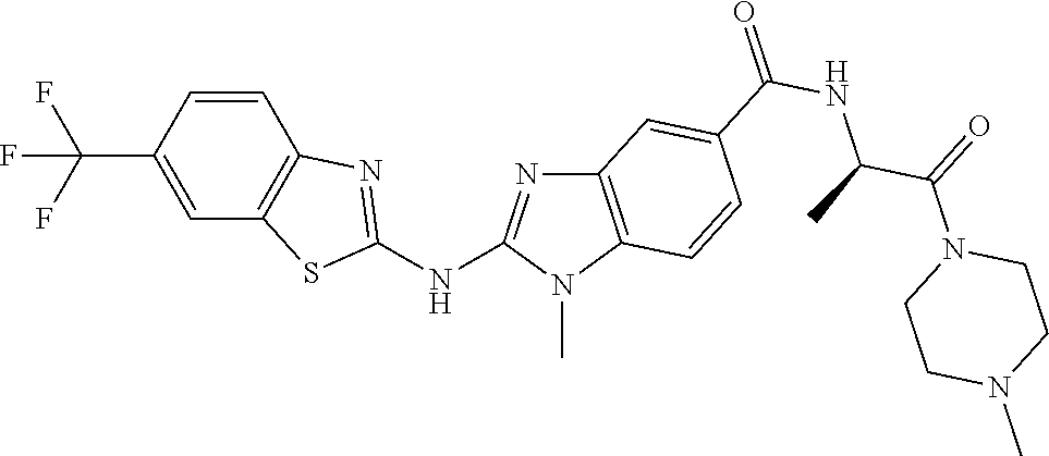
C1=CC2=C(C=C1C(F)(F)F)SC(NC1=NC3=C(N1C)C=CC(C(NC(C(N1CCN(C)CC1)=O)C)=O)=C3)=N2
